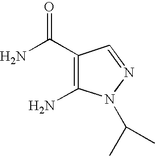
C1(C(N)=O)=C(N)N(C(C)C)N=C1
